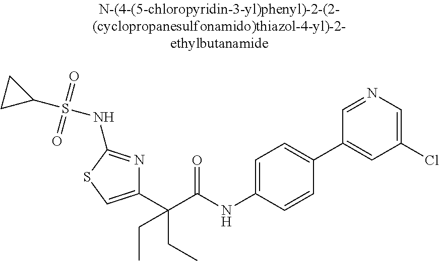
C1(C(C(NC2=CC=C(C3=CC(Cl)=CN=C3)C=C2)=O)(CC)CC)=CSC(NS(=O)(=O)C2CC2)=N1
